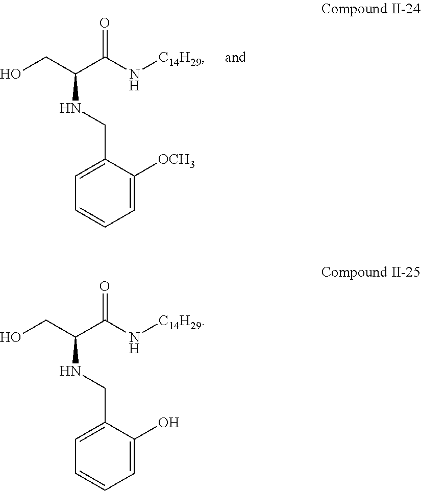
C1=C(CNC(CO)C(N[C14H29])=O)C([OCH3])=CC=C1.C1=C(CNC(CO)C(N[C14H29])=O)C(O)=CC=C1
